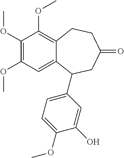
C1(OC)=C(OC)C=C2C(=C1OC)CCC(=O)CC2C1=CC=C(OC)C(O)=C1
